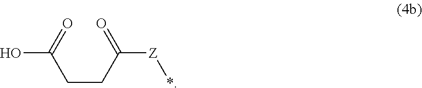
OC(CCC([Z]*)=O)=O
